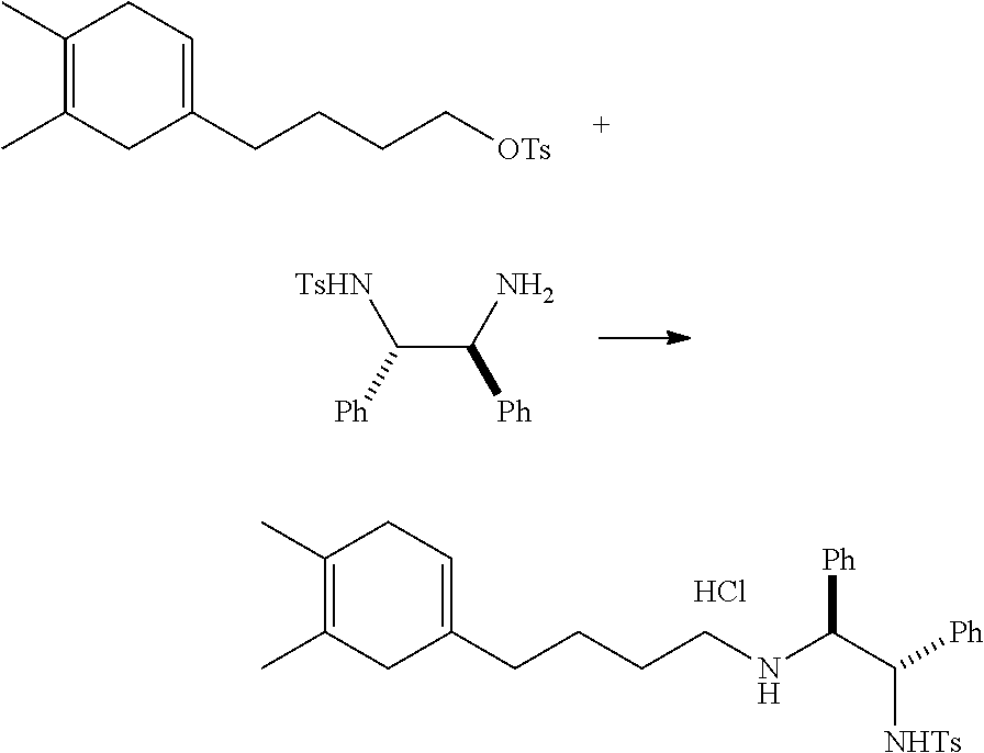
C1(C)=C(C)CC(CCCCNC(C([Ph])[NHTs])[Ph])=CC1.Cl.[TsHN]C(C(N)[Ph])[Ph].C1(C)=C(C)CC(CCCC[OTs])=CC1
